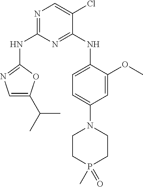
N1=C(NC2=NC=C(C(C)C)O2)N=C(NC2=CC=C(N3CCP(C)(=O)CC3)C=C2OC)C(Cl)=C1
